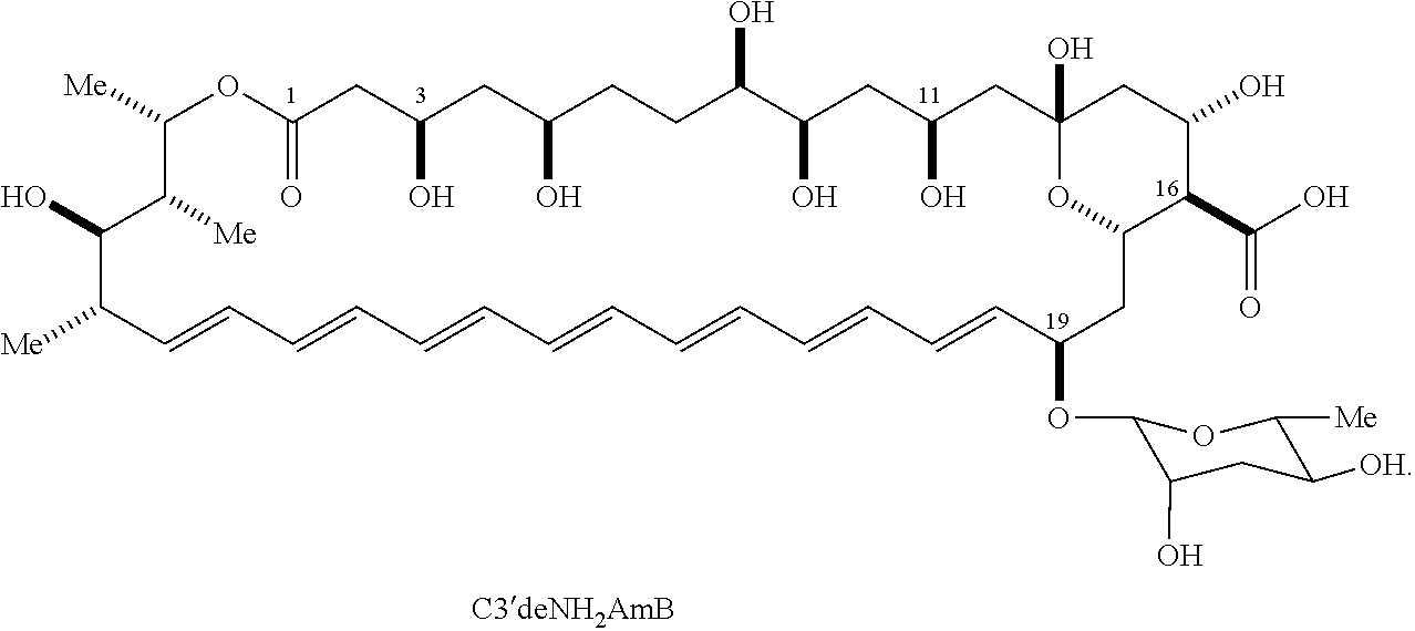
C1([Me])C([Me])C(O)C([Me])C=CC=CC=CC=CC=CC=CC=CC(OC2C(O)CC([OH])C([Me])O2)CC2OC(O)(CC(O)CC(O)C(O)CCC(O)CC(O)CC(=O)O1)CC(O)C2C(O)=O
